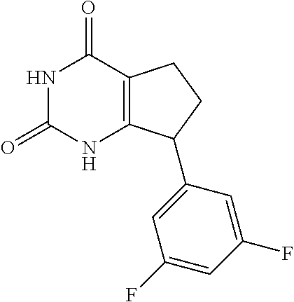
N1C(=O)NC2=C(C1=O)CCC2C1=CC(F)=CC(F)=C1
